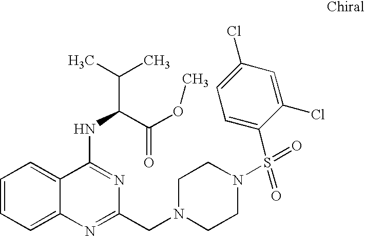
C1=CC=C2C(=C1)C(NC(C(C)C)C(OC)=O)=NC(CN1CCN(S(=O)(C3=CC=C(Cl)C=C3Cl)=O)CC1)=N2
